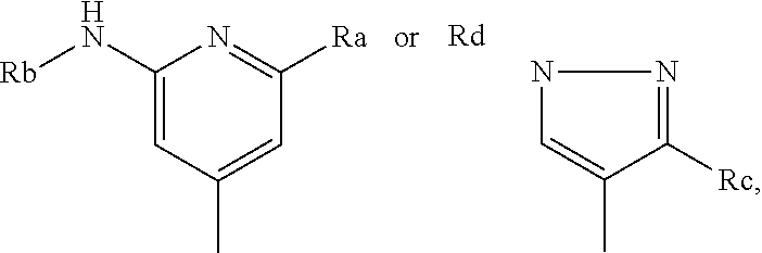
C1(N[Rb])=CC(C)=CC([Ra])=N1.N1C=C(C)C([Rc])=N1.[Rd]
